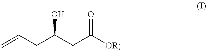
C=CCC(CC([OR])=O)O
